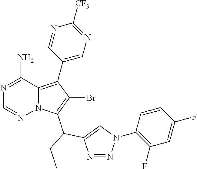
N1=C(N)C2=C(C3=CN=C([CF3])N=C3)C(Br)=C(C(C3=CN(C4=C(F)C=C(F)C=C4)N=N3)CC)N2N=C1
